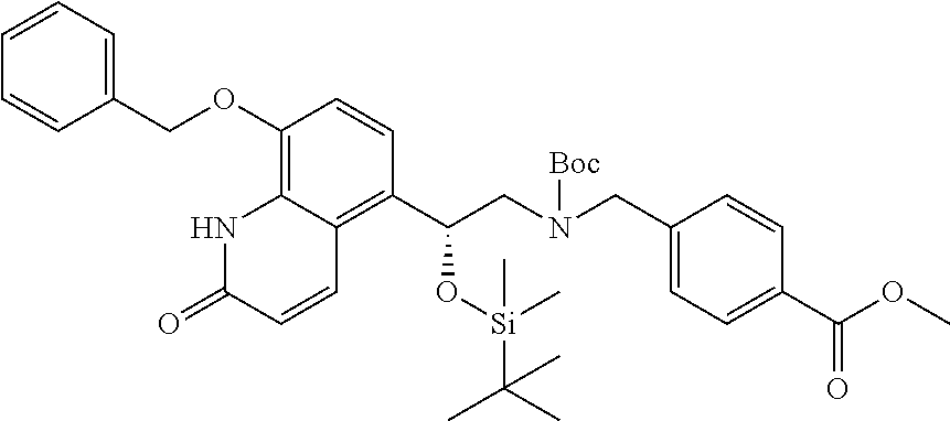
C1(OCC2=CC=CC=C2)=C2C(=C(C(CN(CC3=CC=C(C(OC)=O)C=C3)[Boc])O[Si](C(C)(C)C)(C)C)C=C1)C=CC(=O)N2
